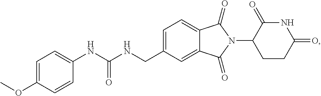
C1=C(CNC(NC2=CC=C(OC)C=C2)=O)C=C2C(=C1)C(=O)N(C1CCC(=O)NC1=O)C2=O
